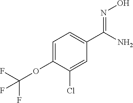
C1=C(OC(F)(F)F)C(Cl)=CC(C(N)=NO)=C1
